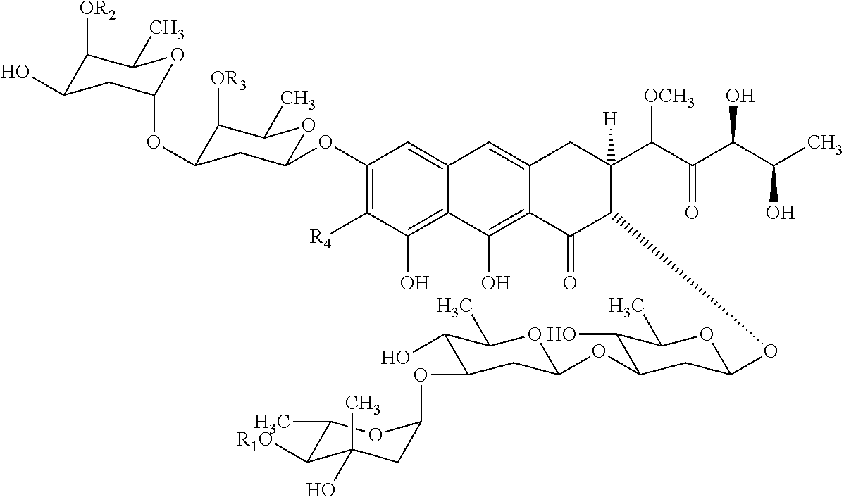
C1(OC2CC(OC3CC(O)C([OR2])C(C)O3)C([OR3])C(C)O2)=C([R4])C(O)=C2C(=C1)C=C1C(=C2O)C(=O)C(OC2CC(OC3CC(OC4CC(O)(C)C([R1O])C(C)O4)C(O)C(C)O3)C(O)C(C)O2)C(C(C(C(C(C)O)O)=O)[OCH3])([H])C1
